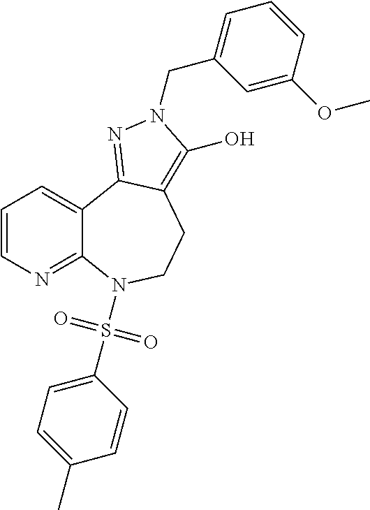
C1=CN=C2C(=C1)C1=NN(CC3=CC=CC(OC)=C3)C(O)=C1CCN2S(C1=CC=C(C)C=C1)(=O)=O
